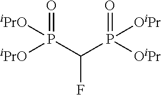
[iPrO]P(C(P([OiPr])(=O)[OiPr])F)(=O)[iPrO]
